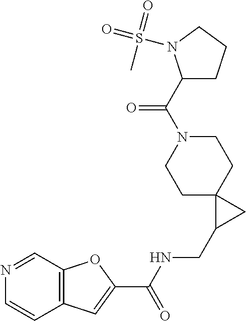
C1C2(CCN(C(C3CCCN3S(=O)(=O)C)=O)C1)C(CNC(C1=CC3=C(O1)C=NC=C3)=O)C2
